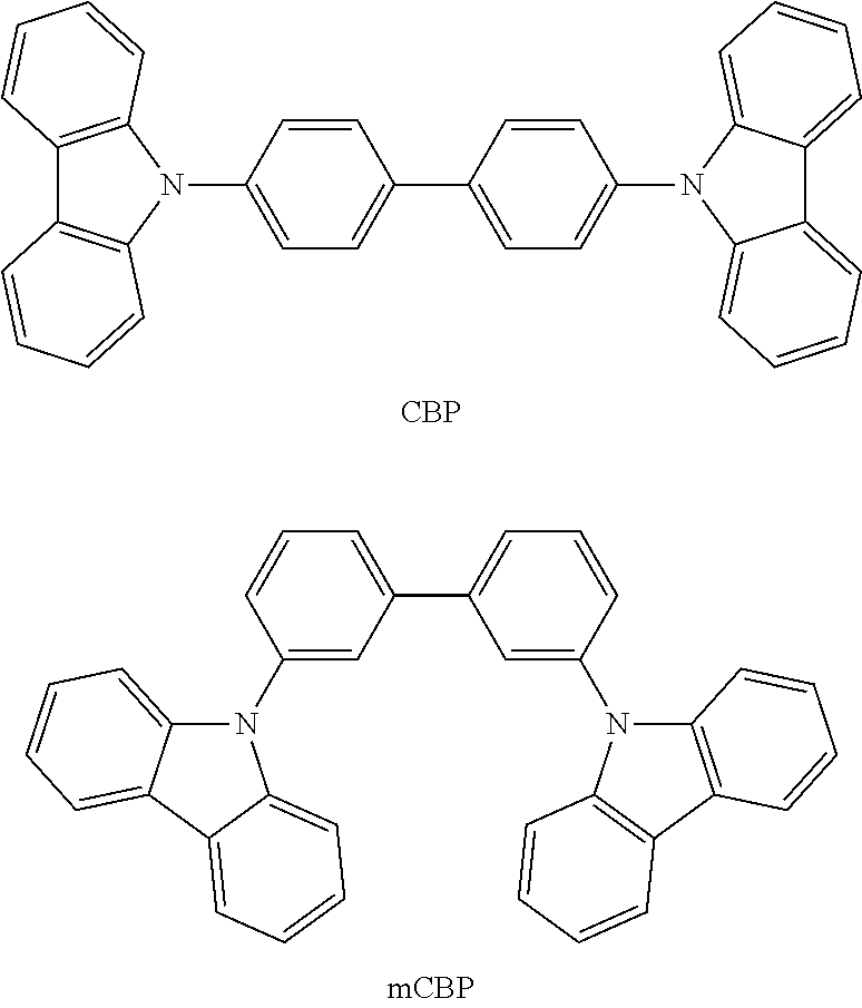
C1=CC(N2C3=C(C4=C2C=CC=C4)C=CC=C3)=CC=C1C1=CC=C(N2C3=CC=CC=C3C3=CC=CC=C23)C=C1.[CBP].C1(N2C3=CC=CC=C3C3=CC=CC=C23)=CC(C2=CC=CC(N3C4=C(C5=C3C=CC=C5)C=CC=C4)=C2)=CC=C1
